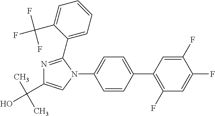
C1=CC(C2=C(F)C=C(F)C(F)=C2)=CC=C1N1C(C2=CC=CC=C2C(F)(F)F)=NC(C(C)(C)O)=C1
